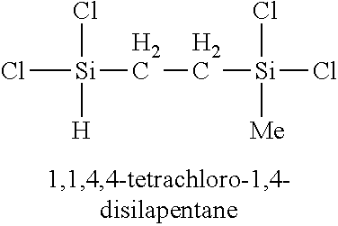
Cl[Si](CC[Si](Cl)(Cl)[Me])(Cl)[H]
